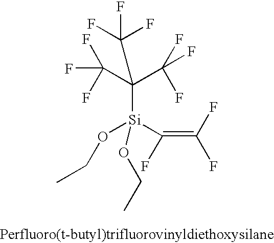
FC(C(C(F)(F)F)([Si](OCC)(C(F)=C(F)F)OCC)C(F)(F)F)(F)F
